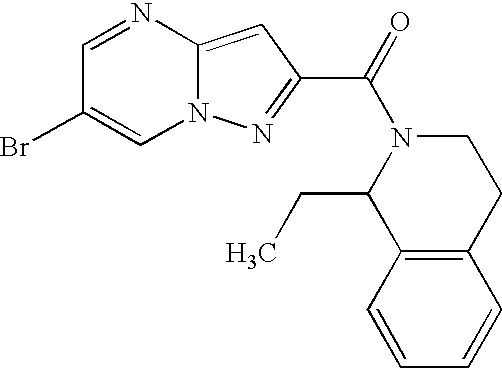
C1=NC2=CC(C(=O)N3C(CC)C4=C(CC3)C=CC=C4)=NN2C=C1Br
